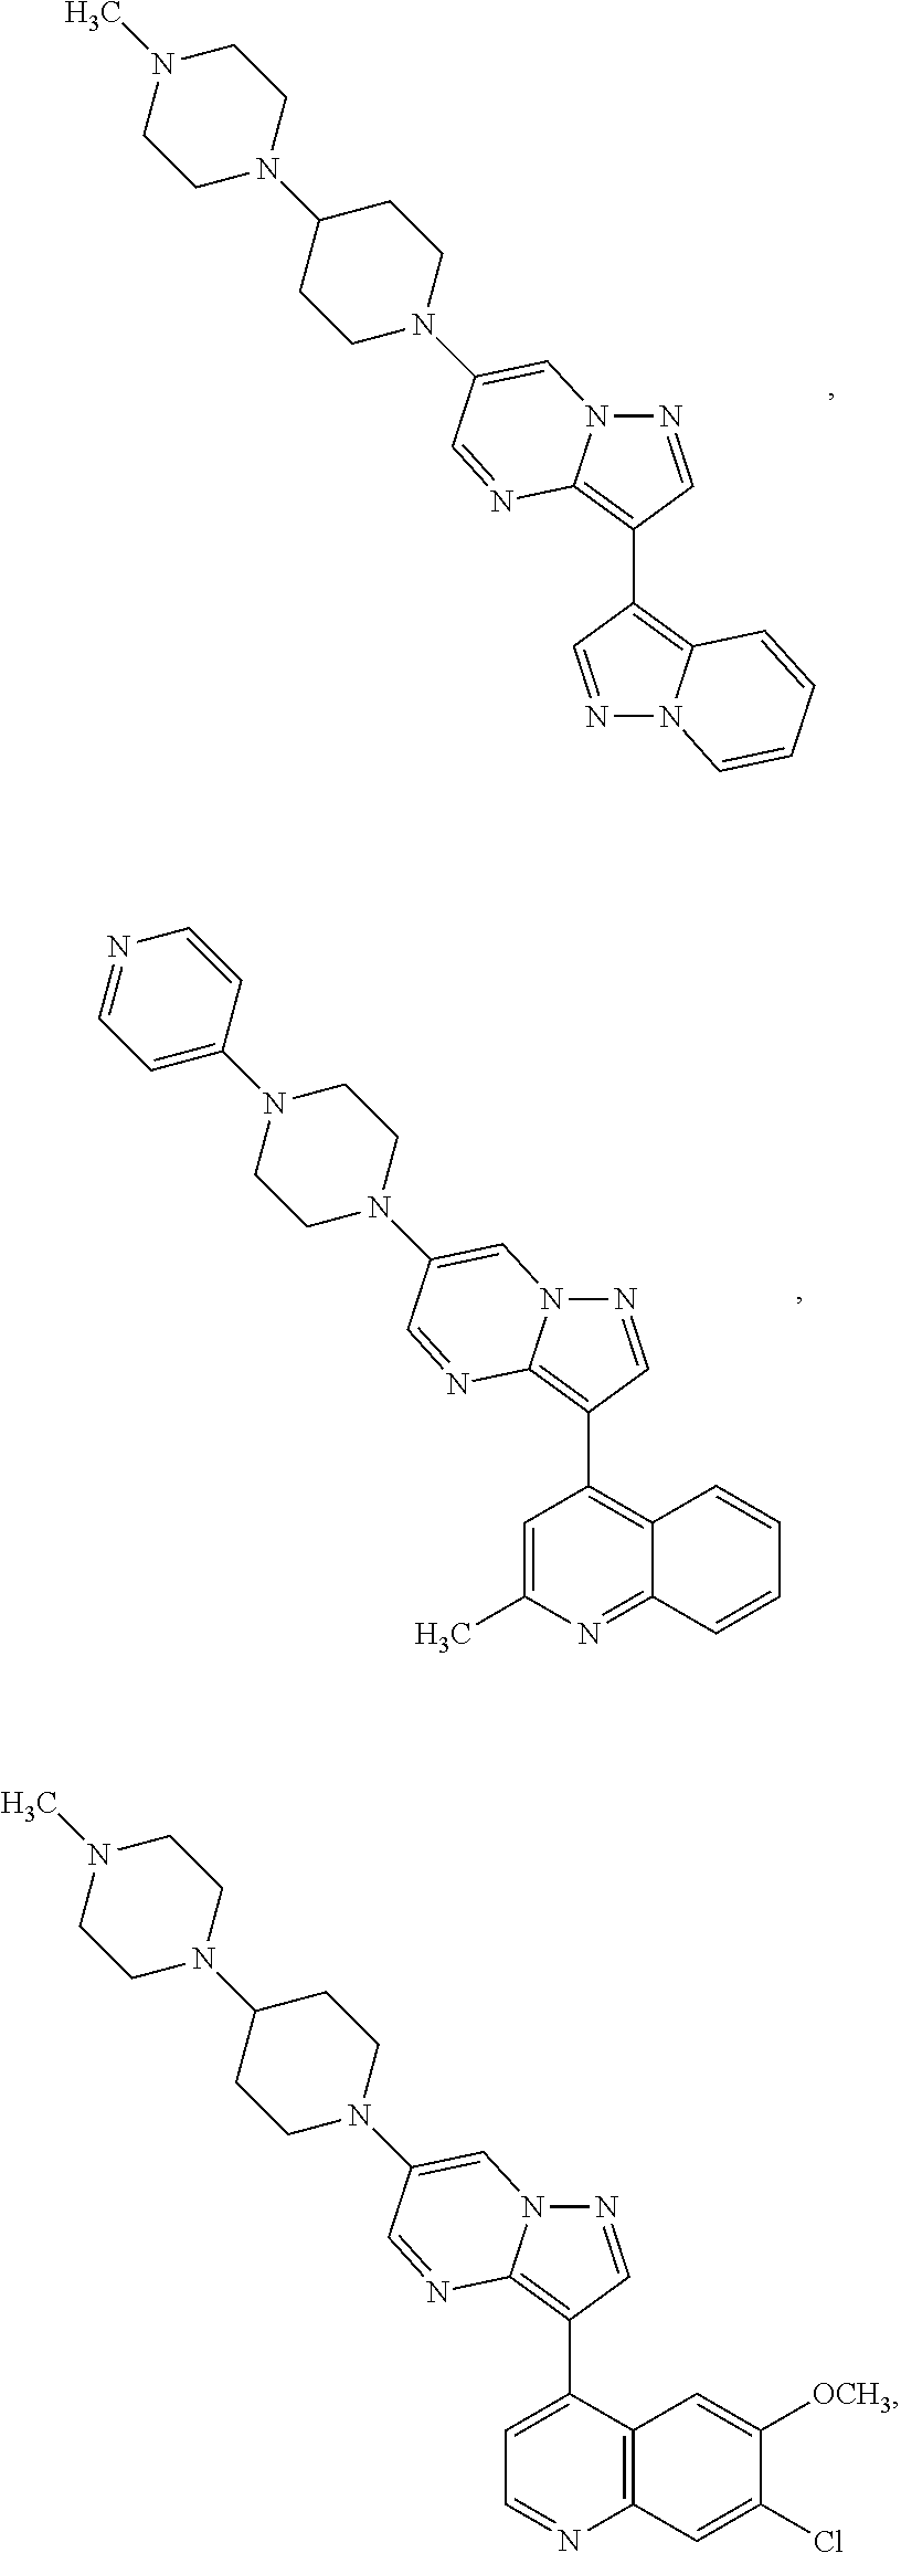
N1=CC(C2=C3N(N=C2)C=CC=C3)=C2N1C=C(N1CCC(N3CCN(C)CC3)CC1)C=N2.N1=CC(C2=C3C(=NC(C)=C2)C=CC=C3)=C2N1C=C(N1CCN(C3=CC=NC=C3)CC1)C=N2.N1=CC(C2=CC=NC3=C2C=C([OCH3])C(Cl)=C3)=C2N1C=C(N1CCC(N3CCN(C)CC3)CC1)C=N2
